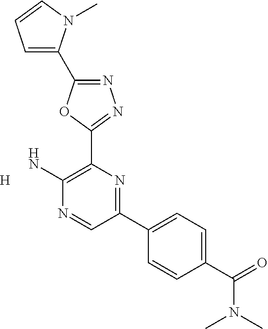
[H].N1=C(C2=CC=CN2C)OC(C2=C(N)N=CC(C3=CC=C(C(=O)N(C)C)C=C3)=N2)=N1
